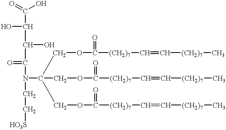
O=C(O)C(C(C(=O)N(C(COC([(CH2)7]C=C[(CH2)7]C)=O)(COC([(CH2)7]C=C[(CH2)7]C)=O)COC([(CH2)7]C=C[(CH2)7]C)=O)CC[HO3S])O)O
